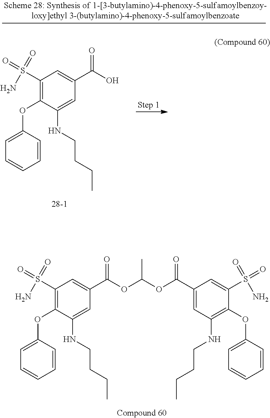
C1(S(N)(=O)=O)=C(OC2=CC=CC=C2)C(NCCCC)=CC(C(=O)OC(OC(C2=CC(NCCCC)=C(OC3=CC=CC=C3)C(S(=O)(N)=O)=C2)=O)C)=C1.C1(S(N)(=O)=O)=C(OC2=CC=CC=C2)C(NCCCC)=CC(C(=O)O)=C1
